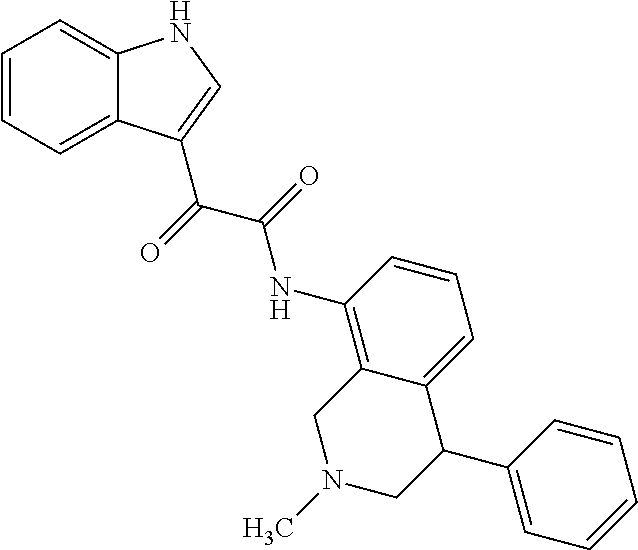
C1=CC=C2C(=C1)NC=C2C(C(=O)NC1=C2C(=CC=C1)C(C1=CC=CC=C1)CN(C)C2)=O
